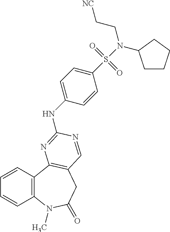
C1=CC2=C(C=C1)C1=C(CC(=O)N2C)C=NC(NC2=CC=C(S(=O)(=O)N(CC[NC])C3CCCC3)C=C2)=N1
